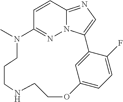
C1=CC2=NC=C3N2N=C1N(C)CCCNCCOC1=CC=C(F)C3=C1
